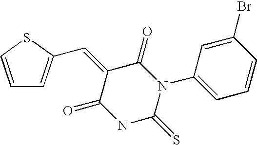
C(=C1C(=O)N(C2=CC=CC(Br)=C2)C(=S)NC1=O)C1=CC=CS1
